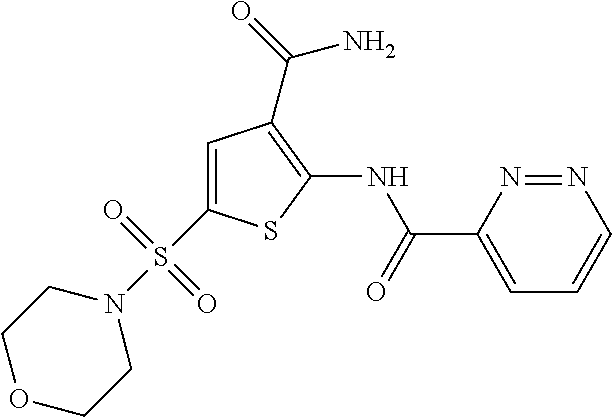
C1(C(=O)NC2=C(C(N)=O)C=C(S(N3CCOCC3)(=O)=O)S2)=CC=CN=N1
